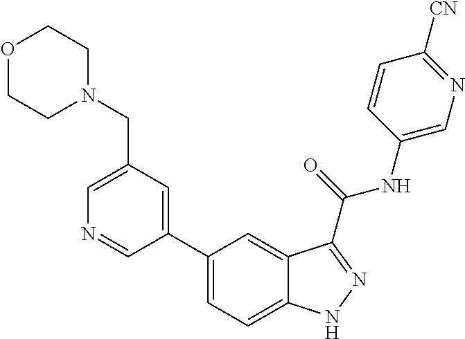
C1(CN2CCOCC2)=CN=CC(C2=CC=C3C(=C2)C(C(NC2=CN=C([CN])C=C2)=O)=NN3)=C1
